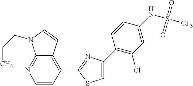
C1=CC(C2=NC(C3=C(Cl)C=C(NS([CF3])(=O)=O)C=C3)=CS2)=C2C(=N1)N(CCC)C=C2
